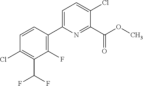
O(C)C(C1=NC(C2=C(F)C(C(F)F)=C(Cl)C=C2)=CC=C1Cl)=O
